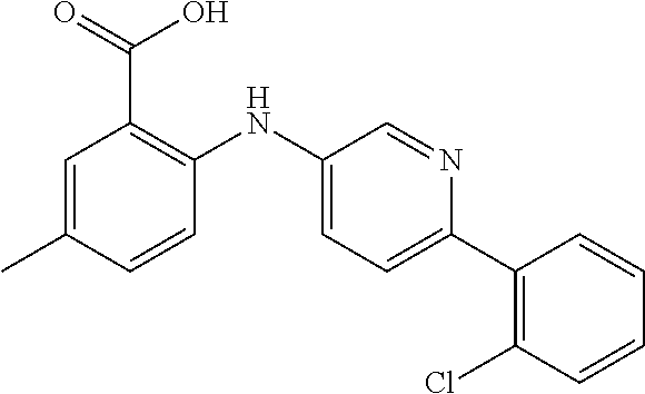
C1=C(C)C=CC(NC2=CC=C(C3=C(Cl)C=CC=C3)N=C2)=C1C(=O)O
